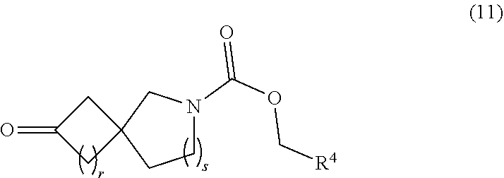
O=C1CC2(C1)CCN(C(OC[R4])=O)C2
